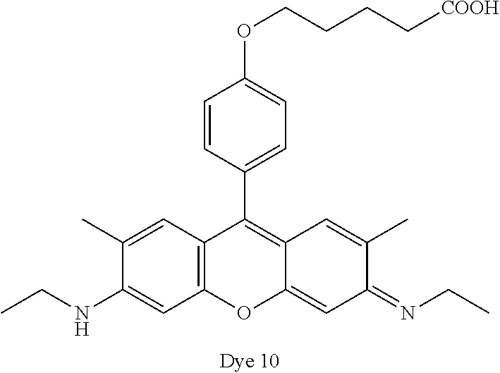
N(C1=CC2=C(C=C1C)C(C1=CC=C(OCCCC[COOH])C=C1)=C1C(=CC(=NCC)C(C)=C1)O2)CC
